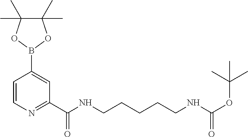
C1=CN=C(C(NCCCCCNC(OC(C)(C)C)=O)=O)C=C1B1OC(C)(C)C(C)(C)O1
